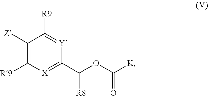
C1([Z])=C([R9])[X]=C(C(OC([K])=O)[R8])[Y]=C1[R9]
